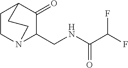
C1CN2C(CNC(C(F)F)=O)C(=O)C1CC2
